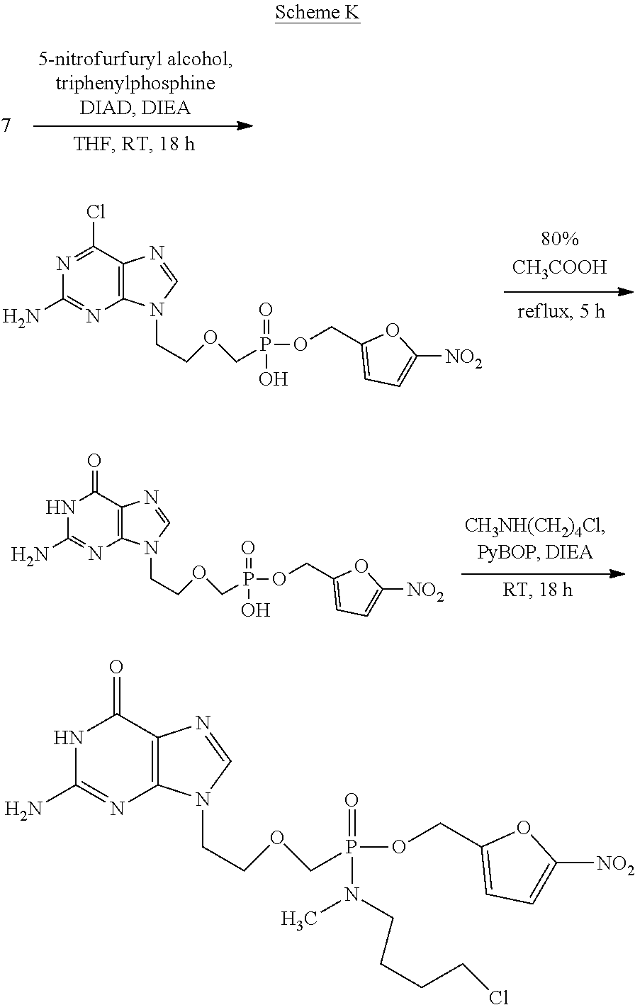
NC1=NC2=C(C(=O)N1)N=CN2CCOCP(=O)(N(CCCCCl)C)OCC1=CC=C([NO2])O1.NC1=NC2=C(C(Cl)=N1)N=CN2CCOCP(=O)(O)OCC1=CC=C([NO2])O1.NC1=NC2=C(C(=O)N1)N=CN2CCOCP(=O)(O)OCC1=CC=C([NO2])O1
